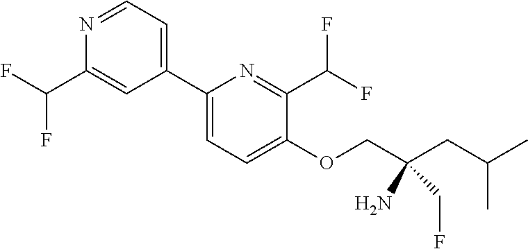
C1(C2=CC=NC(C(F)F)=C2)=CC=C(OCC(CC(C)C)(N)CF)C(C(F)F)=N1
